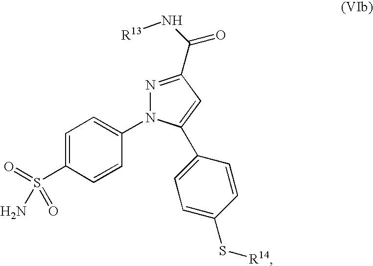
C1=C(S(N)(=O)=O)C=CC(N2N=C(C(=O)N[R13])C=C2C2=CC=C(S[R14])C=C2)=C1
